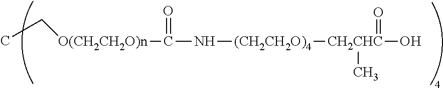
CC[O(CH2CH2O)n]C(N[(CH2CH2O)4][CH2CHC](O)(C)=O)=O
